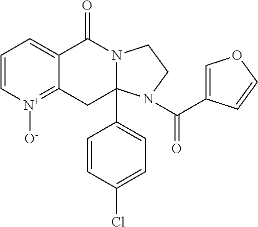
C1=C[N+]([O-])=C2C(=C1)C(=O)N1C(C3=CC=C(Cl)C=C3)(C2)N(C(=O)C2=COC=C2)CC1
